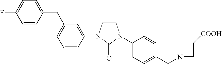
C1CN(C2=CC(CC3=CC=C(F)C=C3)=CC=C2)C(=O)N1C1=CC=C(CN2CC([COOH])C2)C=C1
